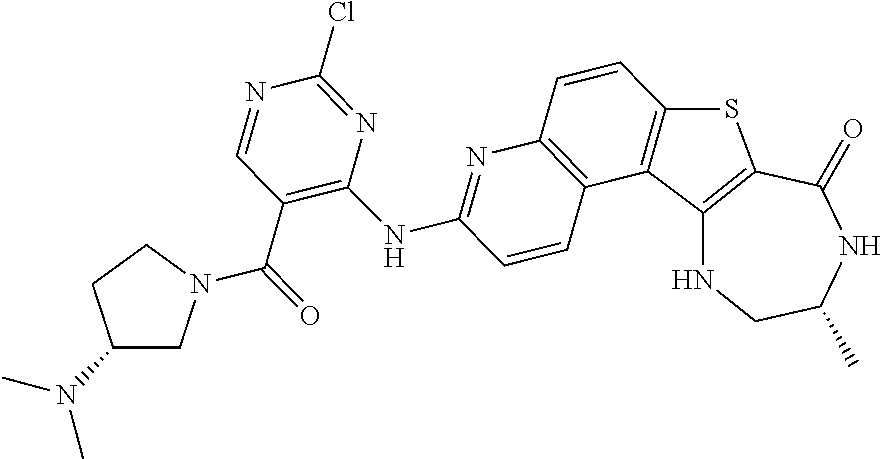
C12=C(C(=O)NC(C)CN1)SC1=C2C2=C(C=C1)N=C(NC1=C(C(=O)N3CC(N(C)C)CC3)C=NC(Cl)=N1)C=C2
